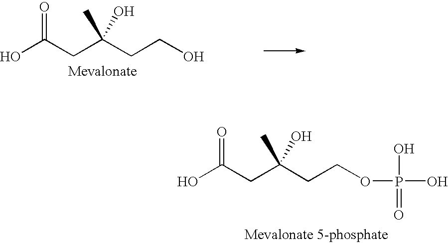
C(COP(=O)(O)O)C(CC(O)=O)(O)C.C(CO)C(CC(O)=O)(O)C
